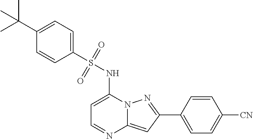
C1=C(NS(C2=CC=C(C(C)(C)C)C=C2)(=O)=O)N2C(=CC(C3=CC=C([CN])C=C3)=N2)N=C1
